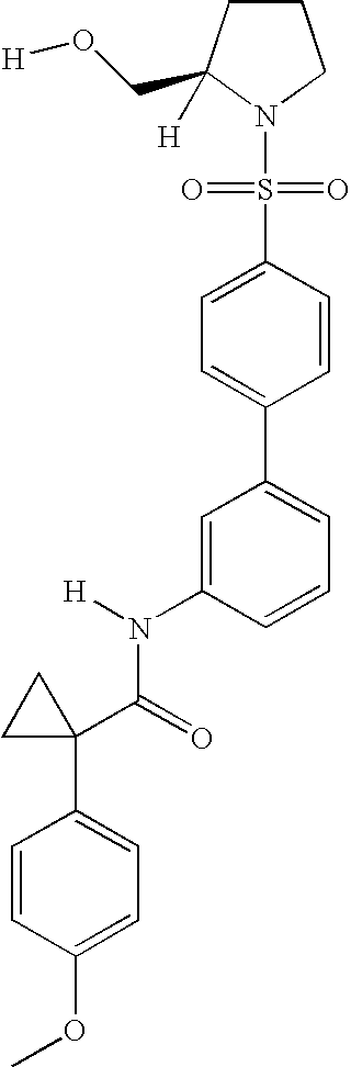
C1CC(CO[H])([H])N(S(C2=CC=C(C3=CC=CC(N(C(=O)C4(C5=CC=C(OC)C=C5)CC4)[H])=C3)C=C2)(=O)=O)C1
